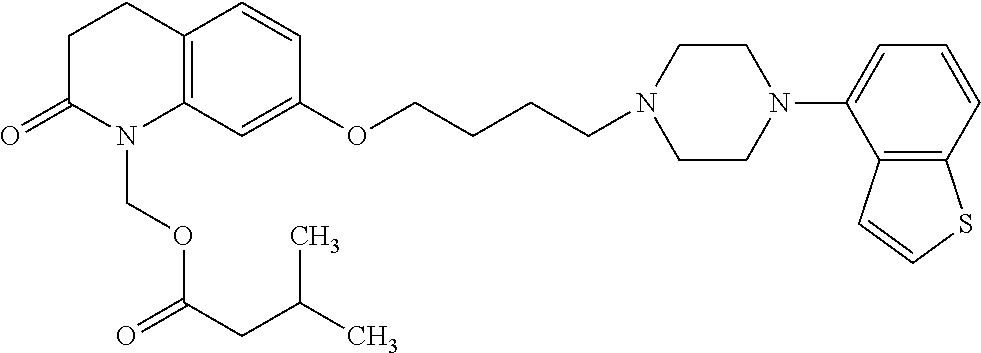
C12=C(C=C(OCCCCN3CCN(C4=CC=CC5=C4C=CS5)CC3)C=C1)N(COC(=O)CC(C)C)C(=O)CC2
